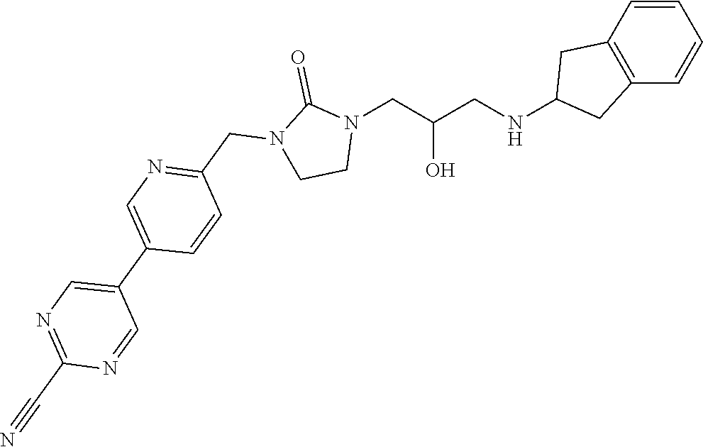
C1(NCC(CN2C(=O)N(CC3=NC=C(C4=CN=C(C#N)N=C4)C=C3)CC2)O)CC2=C(C1)C=CC=C2
